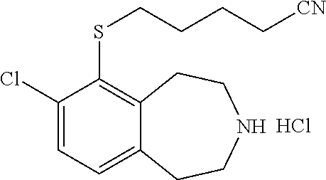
C1(Cl)=CC=C2C(=C1SCCCC[CN])CCNCC2.Cl
